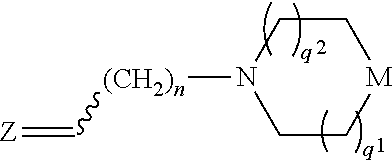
C1CN([(CH2)n]C=[Z])CC[M]1
